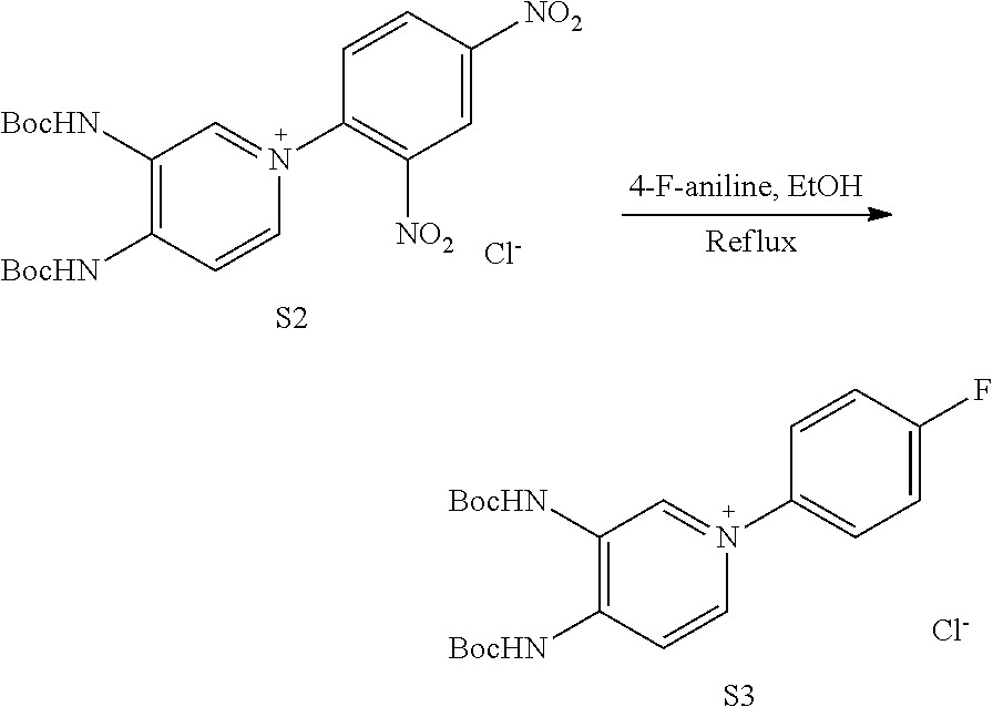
C1([BocHN])=C([BocHN])C=CN(C2=C([NO2])C=C([NO2])C=C2)=C1.[S2].[Cl-].C1([BocHN])=C([BocHN])C=CN(C2=CC=C(F)C=C2)=C1.[S3].[Cl-]
